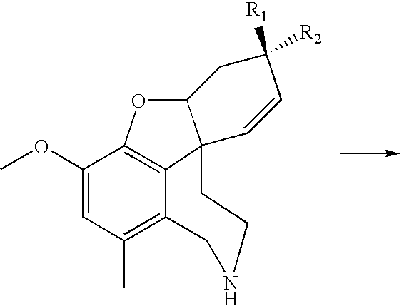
C1(OC)=CC(C)=C2C3=C1OC1C3(C=CC([R2])([R1])C1)CCNC2
